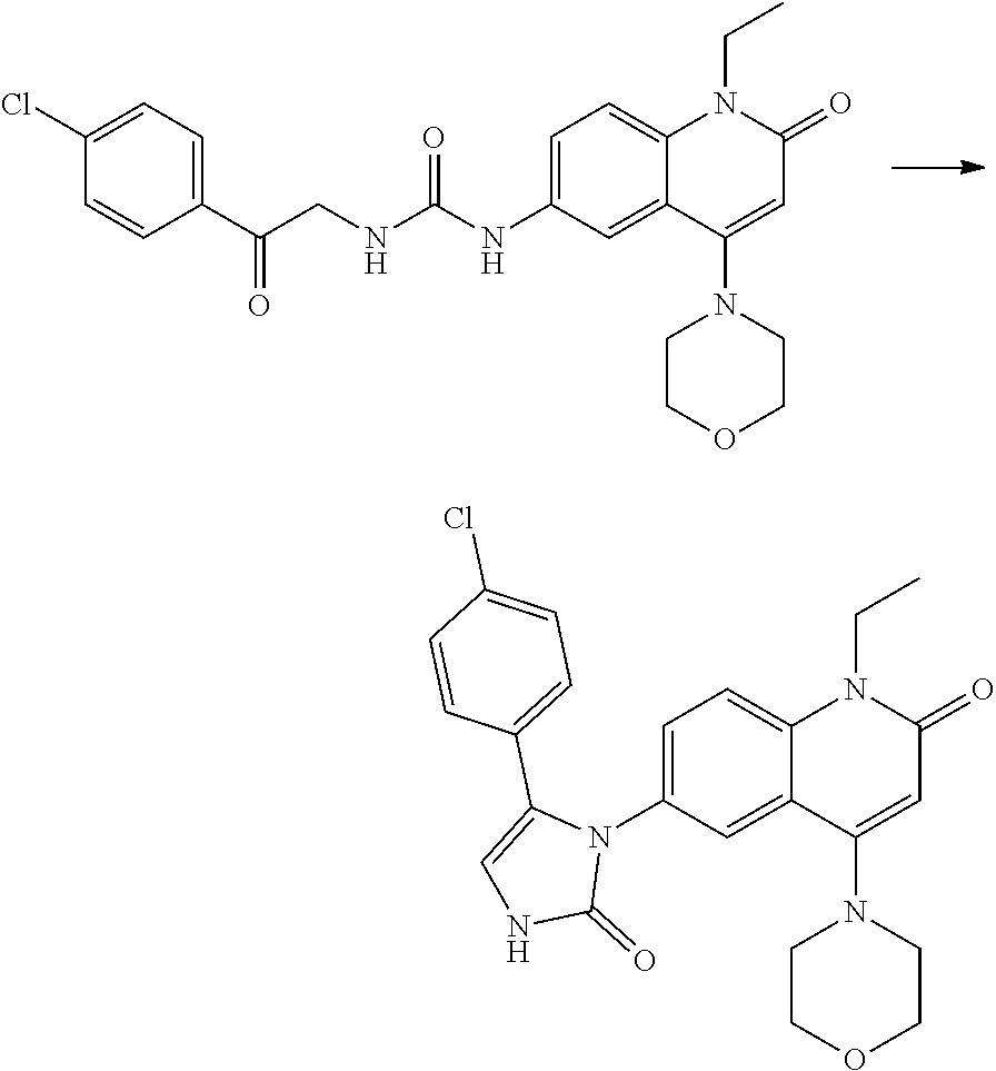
C1(C(CNC(NC2=CC=C3C(=C2)C(N2CCOCC2)=CC(=O)N3CC)=O)=O)=CC=C(Cl)C=C1.N1(C2=CC=C3C(=C2)C(N2CCOCC2)=CC(=O)N3CC)C(C2=CC=C(Cl)C=C2)=CNC1=O
